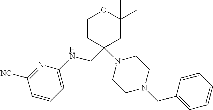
C1([NC])=NC(NCC2(N3CCN(CC4=CC=CC=C4)CC3)CCOC(C)(C)C2)=CC=C1
